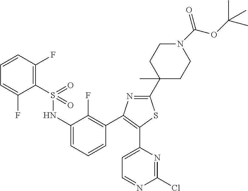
N(C1=CC=CC(C2=C(C3=CC=NC(Cl)=N3)SC(C3(C)CCN(C(OC(C)(C)C)=O)CC3)=N2)=C1F)S(C1=C(F)C=CC=C1F)(=O)=O
